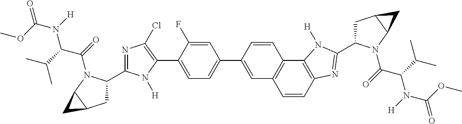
C1=CC2=C(C3=C1C=C(C1=CC=C(C4=C(Cl)N=C(C5CC6C(N5C(=O)C(C(C)C)N([H])C(OC)=O)C6)N4[H])C(F)=C1)C=C3)N([H])C(C1CC3C(N1C(=O)C(C(C)C)N([H])C(OC)=O)C3)=N2
